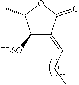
C1([TBSO])C(=CCC)C(=O)OC1C
